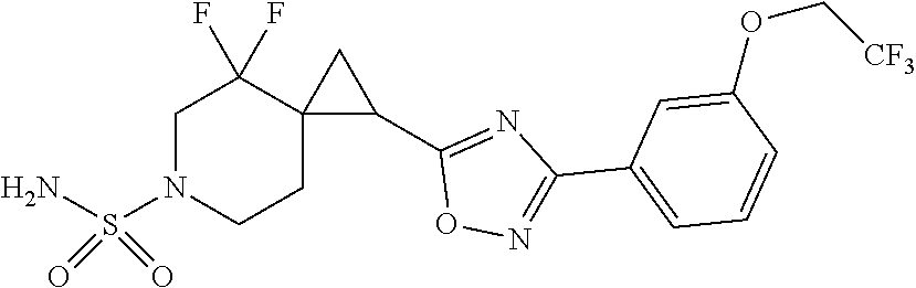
C1=C(OC[CF3])C=CC=C1C1=NOC(C2CC23CCN(S(N)(=O)=O)CC3(F)F)=N1
